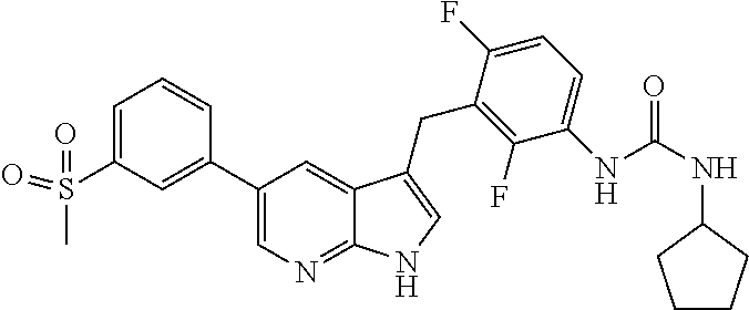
C1(F)=C(CC2=CNC3=NC=C(C4=CC(S(=O)(=O)C)=CC=C4)C=C32)C(F)=CC=C1NC(NC1CCCC1)=O
